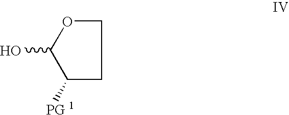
C1(O)C([PG 1])CCO1
